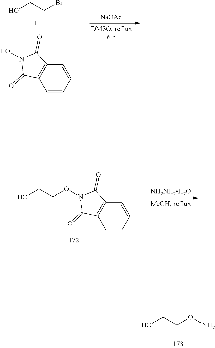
OCCBr.C1=CC=CC2=C1C(=O)N(O)C2=O.[NaOAc].C1=CC=CC2=C1C(=O)N(OCCO)C2=O.[NH2NH2H2O].NOCCO
